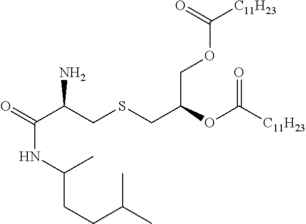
O=C(C(CSCC(OC([C11H23])=O)COC([C11H23])=O)N)NC(CCC(C)C)C
